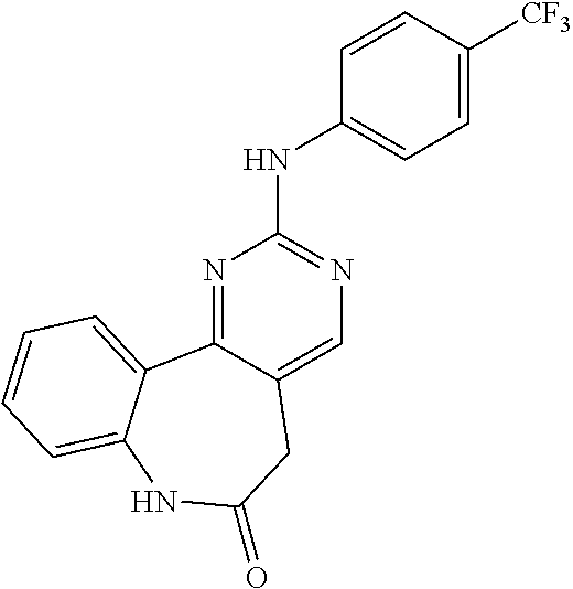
N1=C2C(=CN=C1NC1=CC=C([CF3])C=C1)CC(=O)NC1=CC=CC=C21
